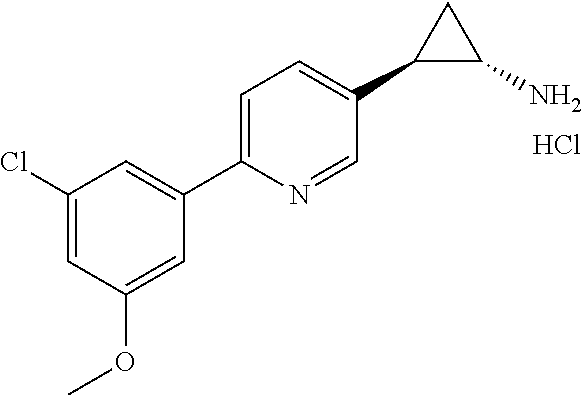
Cl.C1=C(Cl)C=C(C2=CC=C(C3C(N)C3)C=N2)C=C1OC
